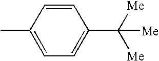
C1(C)=CC=C(C([Me])([Me])[Me])C=C1
